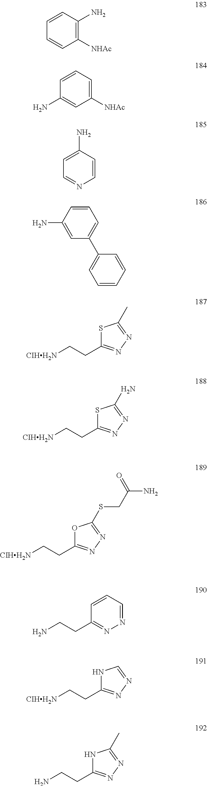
C1=CC(N)=C([NHAc])C=C1.C1=CC=C([NHAc])C=C1N.C1=C(N)C=CN=C1.C1=C(N)C=CC=C1C1=CC=CC=C1.[CIHH2N]CCC1=NN=C(C)S1.[CIHH2N]CCC1=NN=C(N)S1.[CIHH2N]CCC1=NN=C(SCC(N)=O)O1.NCCC1=NN=CC=C1.[CIHH2N]CCC1=NN=CN1.NCCC1=NN=C(C)N1
